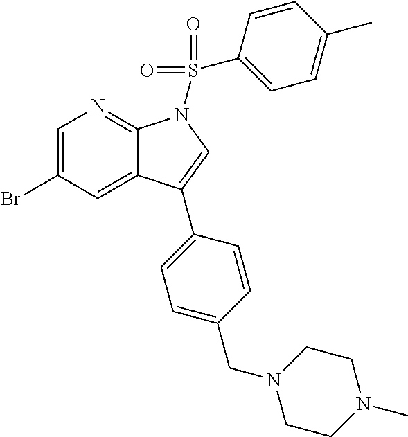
C1=C(Br)C=C2C(=N1)N(S(C1=CC=C(C)C=C1)(=O)=O)C=C2C1=CC=C(CN2CCN(C)CC2)C=C1
